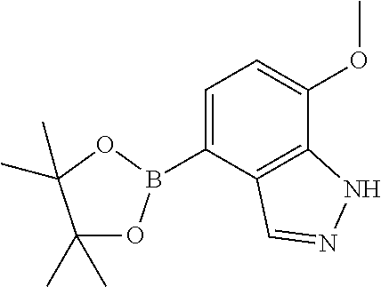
C1(C)(C)OB(C2=CC=C(OC)C3=C2C=NN3)OC1(C)C
